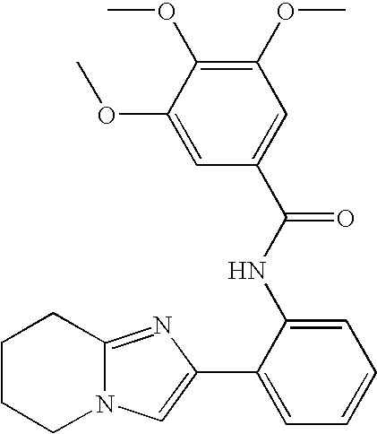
N12C(=NC(C3=CC=CC=C3NC(=O)C3=CC(OC)=C(OC)C(OC)=C3)=C1)CCCC2
